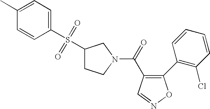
C1(S(C2=CC=C(C)C=C2)(=O)=O)CCN(C(=O)C2=C(C3=C(Cl)C=CC=C3)ON=C2)C1
